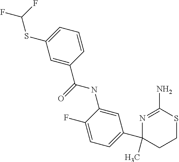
C1(SC(F)F)=CC=CC(C(NC2=CC(C3(C)N=C(N)SCC3)=CC=C2F)=O)=C1
